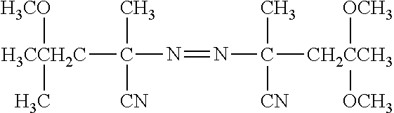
[H3CCH2C](C([CN])(N=NC(C)([CN])[CH2CCH3]([OCH3])[OCH3])C)([H3CO])C
